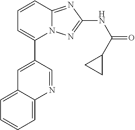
C1(C2=CC3=CC=CC=C3N=C2)=CC=CC2=NC(NC(=O)C3CC3)=NN12
